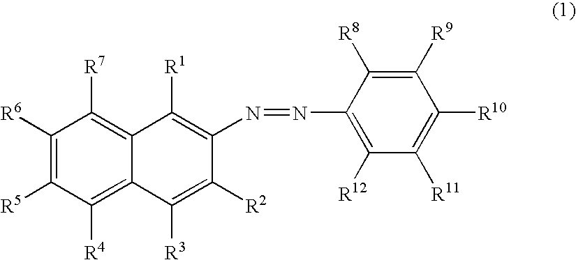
C1([R6])=C([R5])C([R4])=C2C(=C1[R7])C([R1])=C(N=NC1=C([R12])C([R11])=C([R10])C([R9])=C1[R8])C([R2])=C2[R3]
